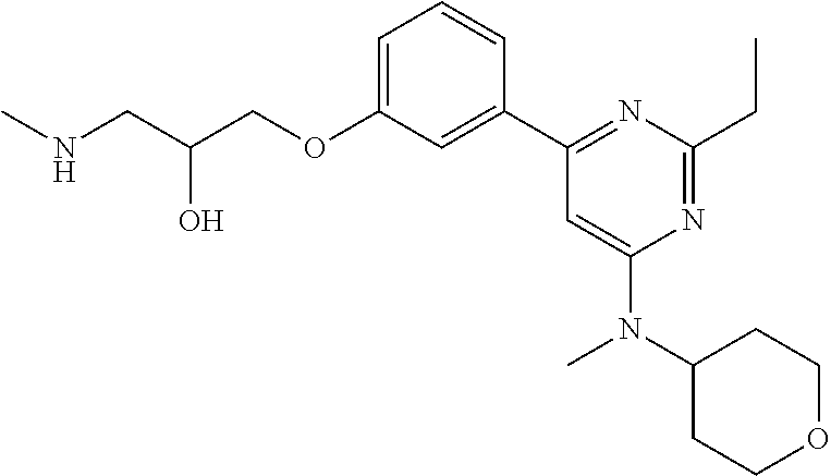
C1=C(OCC(CNC)O)C=C(C2=NC(CC)=NC(N(C3CCOCC3)C)=C2)C=C1
